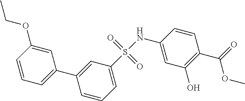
C1=CC=C(C2=CC(S(=O)(=O)NC3=CC(O)=C(C(=O)OC)C=C3)=CC=C2)C=C1OCC
